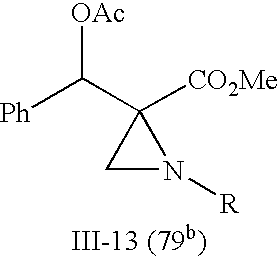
C1N([R])C1(C([Ph])[OAc])[CO2Me]
